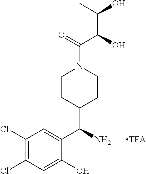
C1(Cl)=C(Cl)C=C(O)C(C(N)C2CCN(C(=O)C(O)C(C)O)CC2)=C1.[TFA]
